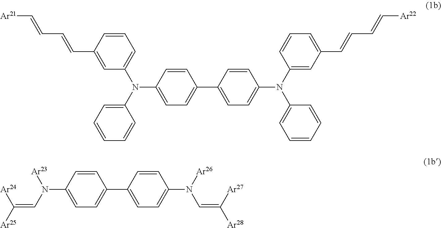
C1(C2=CC=C(N(C3=CC(C=CC=C[Ar22])=CC=C3)C3=CC=CC=C3)C=C2)=CC=C(N(C2=CC=CC(C=CC=C[Ar21])=C2)C2=CC=CC=C2)C=C1.C1(C2=CC=C(N([Ar26])C=C([Ar28])[Ar27])C=C2)=CC=C(N([Ar23])C=C([Ar25])[Ar24])C=C1
